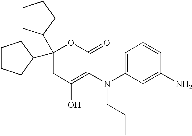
C1CCC(C2(C3CCCC3)CC(O)=C(N(C3=CC=CC(N)=C3)CCC)C(=O)O2)C1
